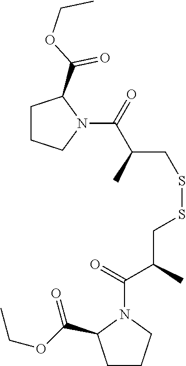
C1CCN(C(=O)C(CSSCC(C)C(=O)N2CCCC2C(OCC)=O)C)C1C(=O)OCC
